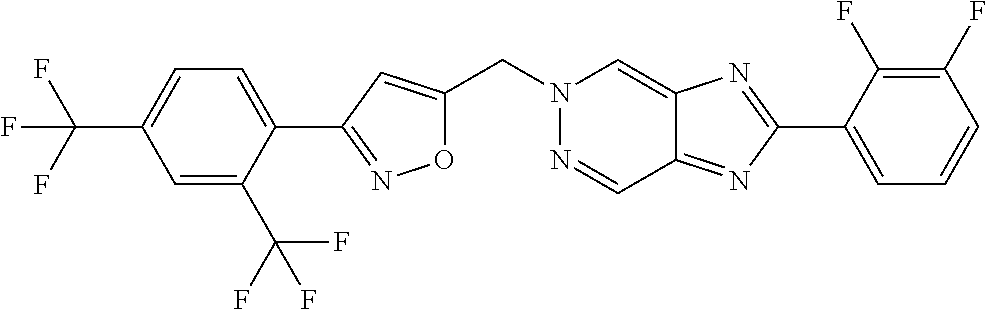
C1=C(C(F)(F)F)C(C2=NOC(CN3N=CC4=NC(C5=CC=CC(F)=C5F)=NC4=C3)=C2)=CC=C1C(F)(F)F
